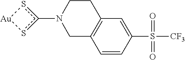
N1(c2s[Au]s2)CC2=C(CC1)C=C(S([CF3])(=O)=O)C=C2
